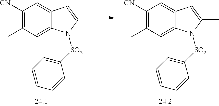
C1([CN])=C(C)C=C2C(=C1)C=C(C)N2[SO2]C1=CC=CC=C1.C1([CN])=C(C)C=C2C(=C1)C=CN2[SO2]C1=CC=CC=C1
